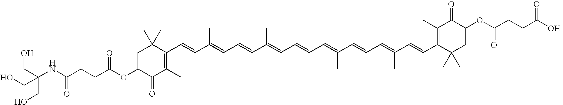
C(C(OC1C(=O)C(C)=C(C=CC(=CC=CC(=CC=CC=C(C=CC=C(C=CC2=C(C)C(=O)C(OC(CCC([OH])=O)=O)CC2(C)C)C)C)C)C)C(C)(C)C1)=O)CC(NC(CO)(CO)CO)=O
